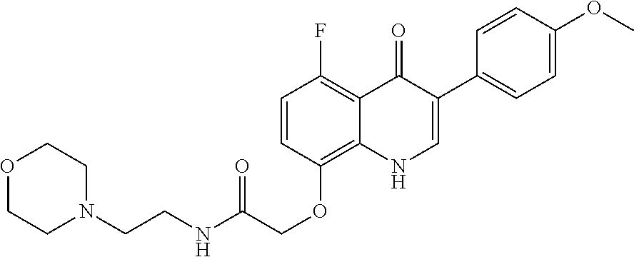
C1=CC(OCC(NCCN2CCOCC2)=O)=C2C(=C1F)C(=O)C(C1=CC=C(OC)C=C1)=CN2
